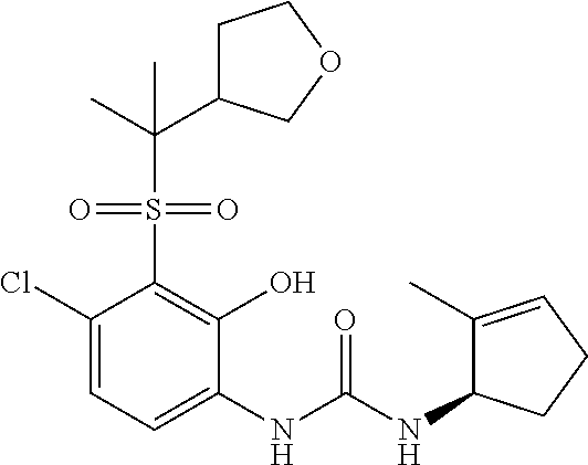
C1(Cl)=CC=C(NC(NC2C(C)=CCC2)=O)C(O)=C1S(=O)(=O)C(C1CCOC1)(C)C
